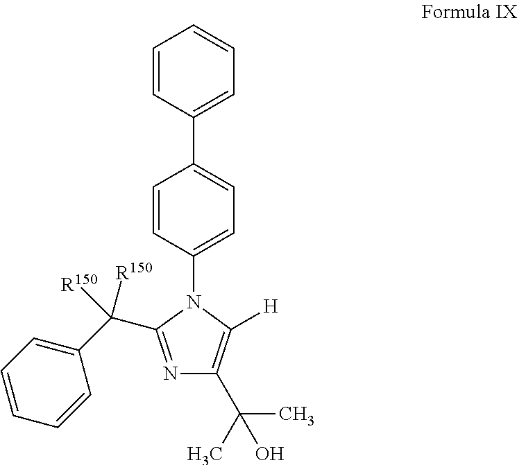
C1=CC=CC=C1C1=CC=C(N2C(C(C3=CC=CC=C3)([R150])[R150])=NC(C(C)(C)O)=C2[H])C=C1
